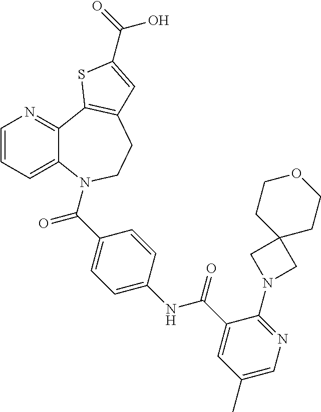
C1=C(C(NC2=CC=C(C(N3C4=CC=CN=C4C4=C(CC3)C=C(C(O)=O)S4)=O)C=C2)=O)C(N2CC3(CCOCC3)C2)=NC=C1C
